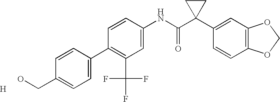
C1=CC(NC(C2(C3=CC4=C(C=C3)OCO4)CC2)=O)=CC(C(F)(F)F)=C1C1=CC=C(CO)C=C1.[H]
